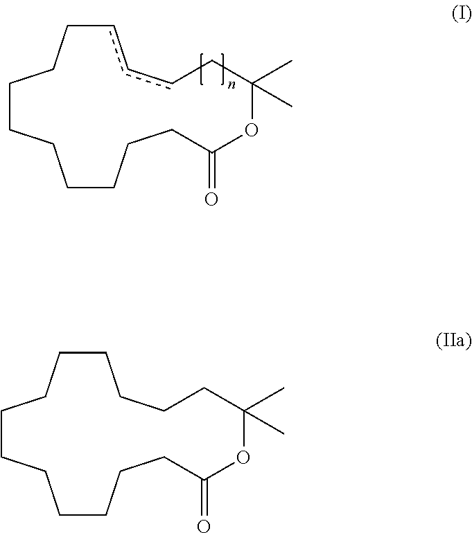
c1ccCC(C)(C)OC(=O)CCCCCCCCC1.C1CCCCCCCCCC(=O)OC(C)(C)CCC1
